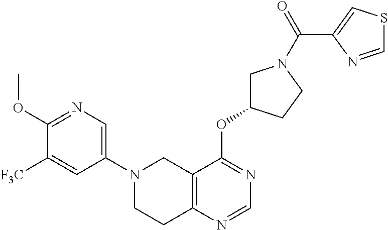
C1(N2CC3=C(N=CN=C3OC3CN(C(C4=CSC=N4)=O)CC3)CC2)=CN=C(OC)C([F3C])=C1
